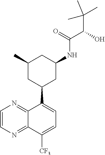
C(=O)(C(C(C)(C)C)O)NC1CC(C)CC(C2=CC=C([CF3])C3=NC=CN=C23)C1
